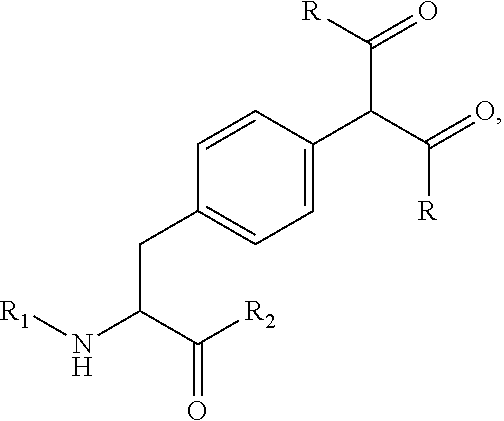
C(C(N[R1])C([R2])=O)C1=CC=C(C(C([R])=O)C(=O)[R])C=C1
